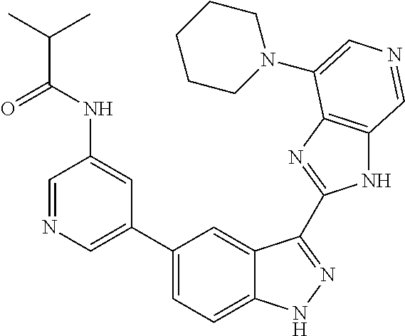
C1(C2=CN=CC(NC(C(C)C)=O)=C2)=CC=C2C(=C1)C(C1=NC3=C(N1)C=NC=C3N1CCCCC1)=NN2
